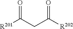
[R201]C(CC([R202])=O)=O
